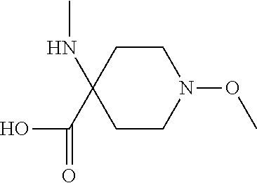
C1CC(NC)(C(O)=O)CCN1OC
